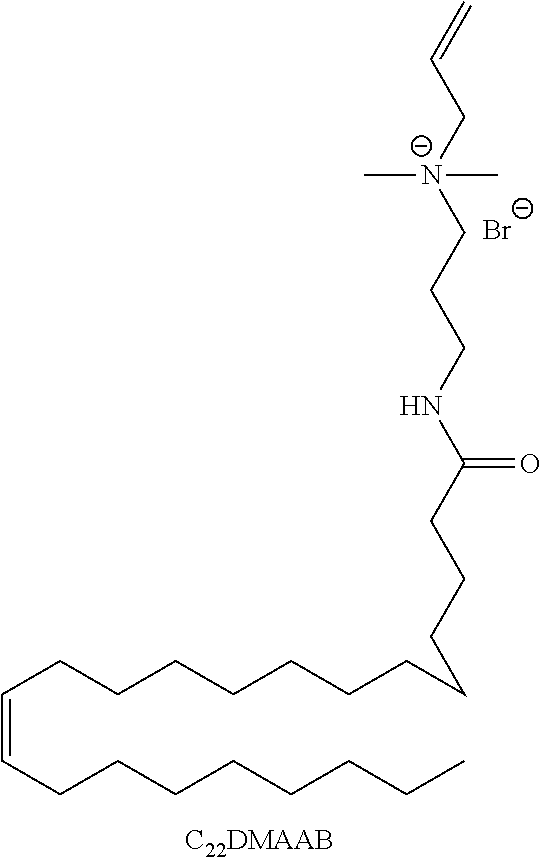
C(CCCCCCCCCCCC(NCCC[N-](CC=C)(C)C)=O)=CCCCCCCCC.[Br-]
